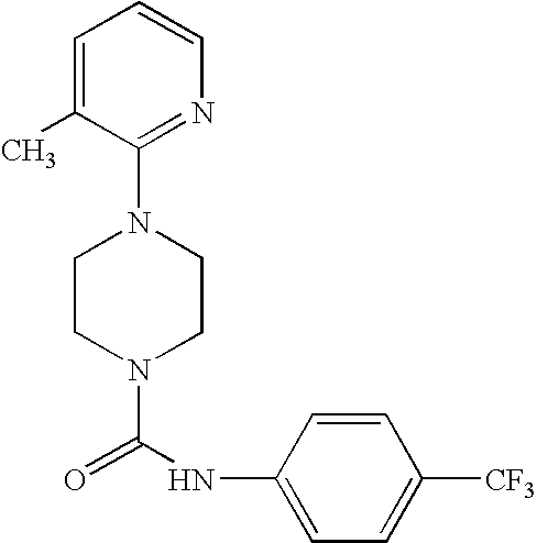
N1(C(NC2=CC=C([CF3])C=C2)=O)CCN(C2=NC=CC=C2C)CC1
